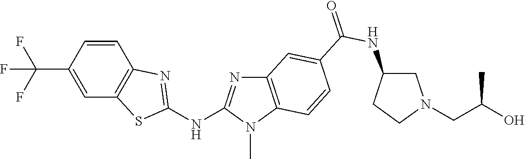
C1=CC2=C(C=C1C(F)(F)F)SC(NC1=NC3=C(N1C)C=CC(C(NC1CN(CC(O)C)CC1)=O)=C3)=N2
